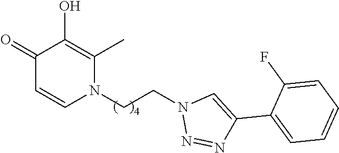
C1(=O)C=CN(CCN2N=NC(C3=CC=CC=C3F)=C2)C(C)=C1O
